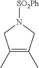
C1(C)=C(C)CN([SO2Ph])C1
